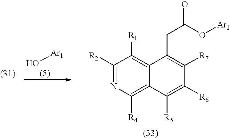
O[Ar1].C1([R2])=NC([R4])=C2C(=C1[R1])C(CC(O[Ar1])=O)=C([R7])C([R6])=C2[R5]
